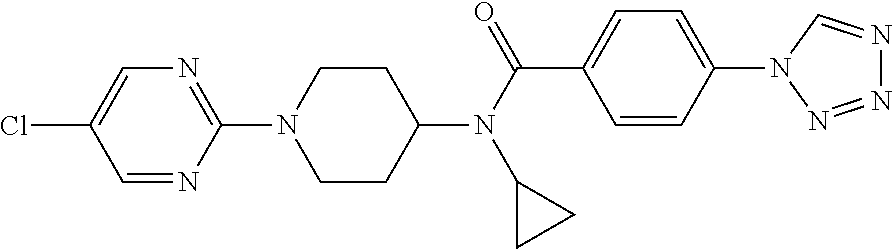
N1=C(N2CCC(N(C(=O)C3=CC=C(N4C=NN=N4)C=C3)C3CC3)CC2)N=CC(Cl)=C1
